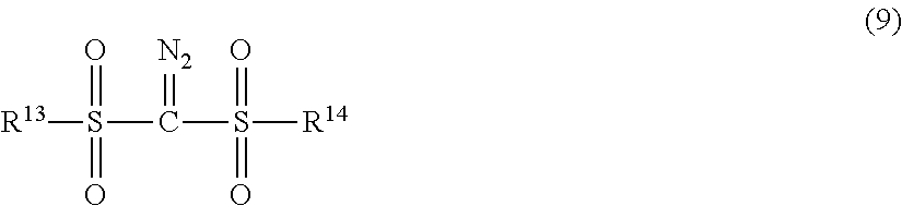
S([R13])(C(S([R14])(=O)=O)=[N2])(=O)=O
